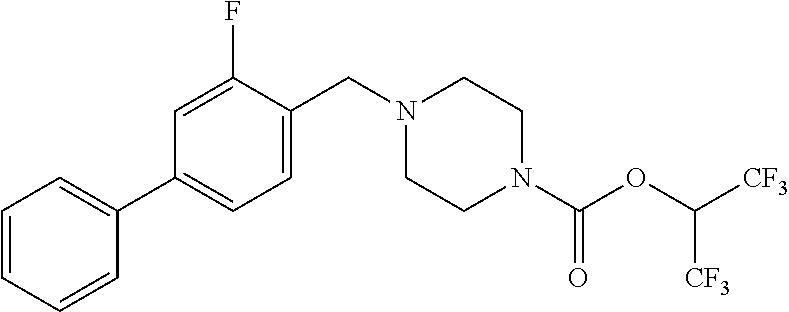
C1=CC=CC(C2=CC=C(CN3CCN(C(=O)OC([CF3])[CF3])CC3)C(F)=C2)=C1
